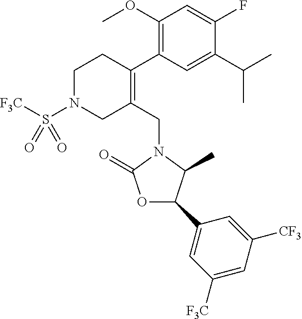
C1N(S([F3C])(=O)=O)CC(CN2C(=O)OC(C3=CC([F3C])=CC([CF3])=C3)C2C)=C(C2=C(OC)C=C(F)C(C(C)C)=C2)C1
